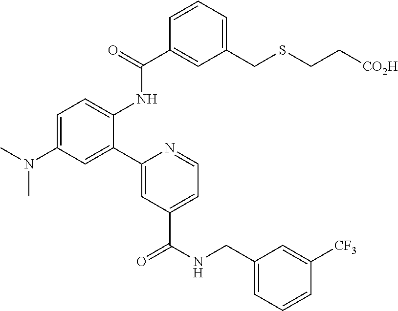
C1=C(N(C)C)C=C(C2=CC(C(NCC3=CC=CC([CF3])=C3)=O)=CC=N2)C(NC(C2=CC(CSCC[CO2H])=CC=C2)=O)=C1
